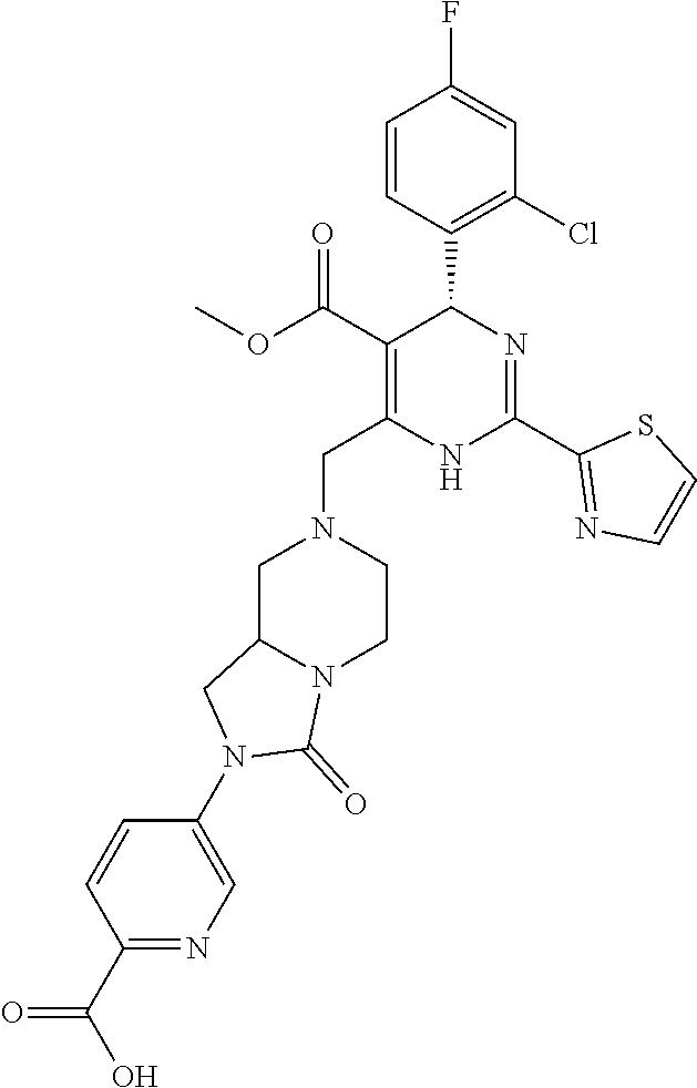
C1=CC(C2C(C(OC)=O)=C(CN3CC4N(CC3)C(=O)N(C3=CN=C(C(O)=O)C=C3)C4)NC(C3=NC=CS3)=N2)=C(Cl)C=C1F
